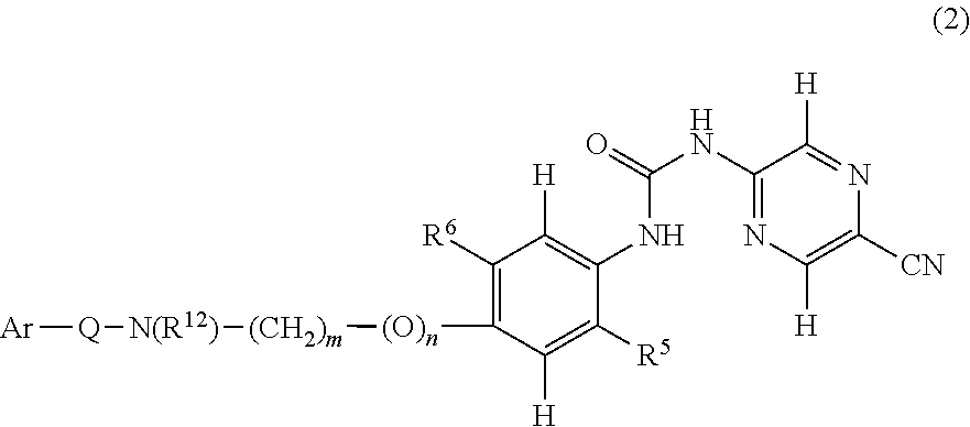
C1([R5])=C([H])C([(O)n][(CH2)m][N(R12)][Q][Ar])=C([R6])C([H])=C1NC(NC1=NC([H])=C([CN])N=C1[H])=O
